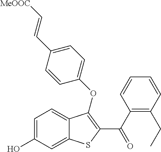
C1=C(O)C=C2C(=C1)C(OC1=CC=C(C=C[MeOOC])C=C1)=C(C(C1=C(CC)C=CC=C1)=O)S2
